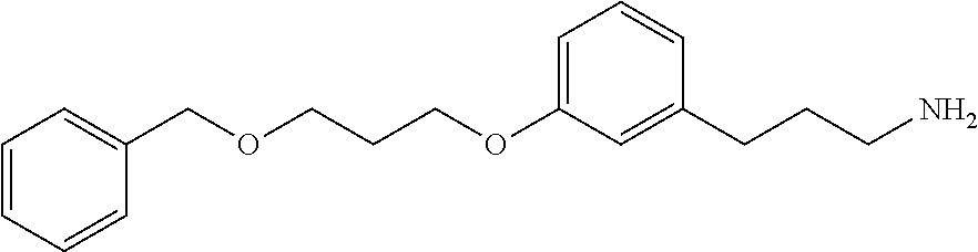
C1=C(OCCCOCC2=CC=CC=C2)C=C(CCCN)C=C1
